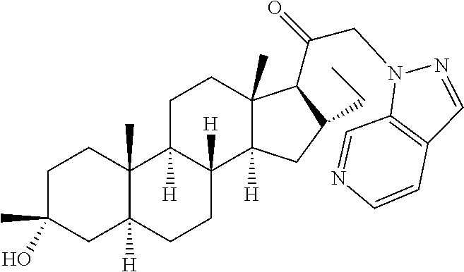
C1C(C)(O)CC2([H])C(C)(C1)C1([H])C([H])(CC2)C2([H])C(C)(CC1)C(C(=O)CN1C3=C(C=N1)C=CN=C3)C(CC)C2
